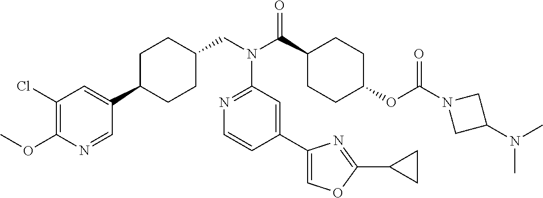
C1(Cl)=C(OC)N=CC(C2CCC(CN(C(C3CCC(OC(N4CC(N(C)C)C4)=O)CC3)=O)C3=NC=CC(C4=COC(C5CC5)=N4)=C3)CC2)=C1
